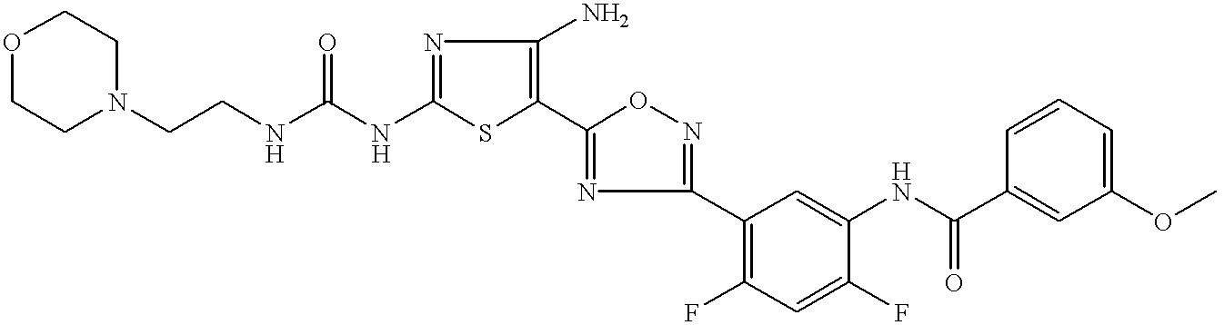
C1(NC(=O)NCCN2CCOCC2)=NC(N)=C(C2=NC(C3=C(F)C=C(F)C(NC(C4=CC(OC)=CC=C4)=O)=C3)=NO2)S1
